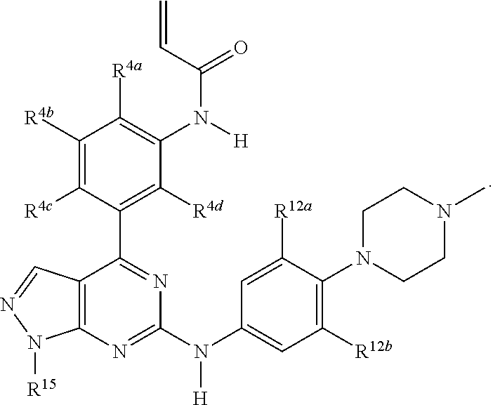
C12=C(N=C(N(C3=CC([R12b])=C(N4CCN(C)CC4)C([R12a])=C3)[H])N=C1C1=C([R4d])C(N(C(C=C)=O)[H])=C([R4a])C([R4b])=C1[R4c])N([R15])N=C2
